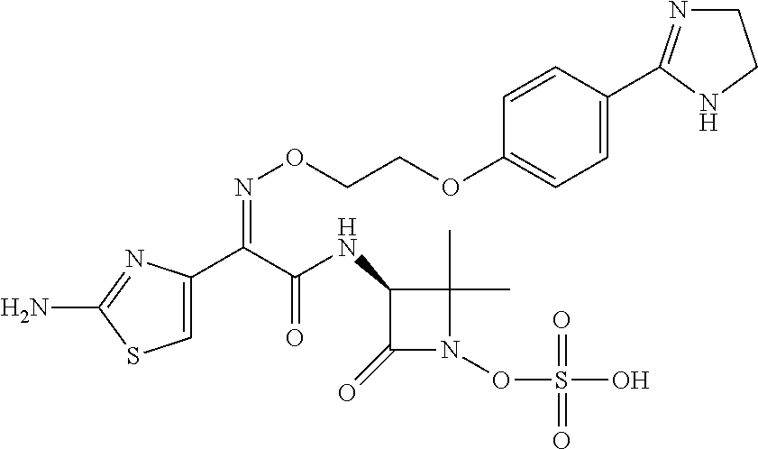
C1=C(C(C(NC2C(=O)N(OS(O)(=O)=O)C2(C)C)=O)=NOCCOC2=CC=C(C3=NCCN3)C=C2)N=C(N)S1
